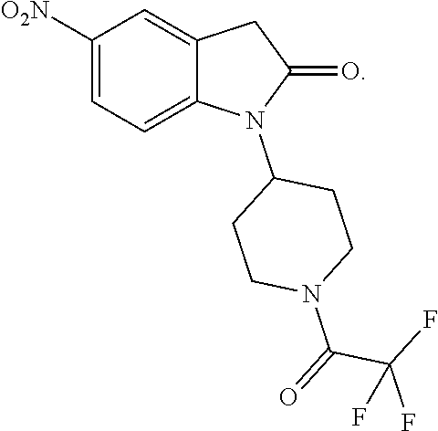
[O2N]C1=CC=C2C(=C1)CC(=O)N2C1CCN(C(=O)C(F)(F)F)CC1
